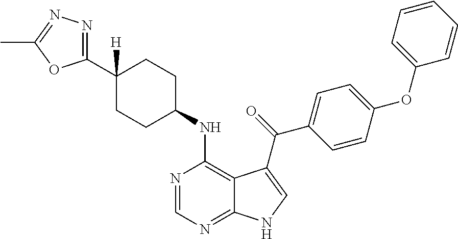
C1(C2=NN=C(C)O2)([H])CCC(NC2=C3C(=NC=N2)NC=C3C(=O)C2=CC=C(OC3=CC=CC=C3)C=C2)CC1
